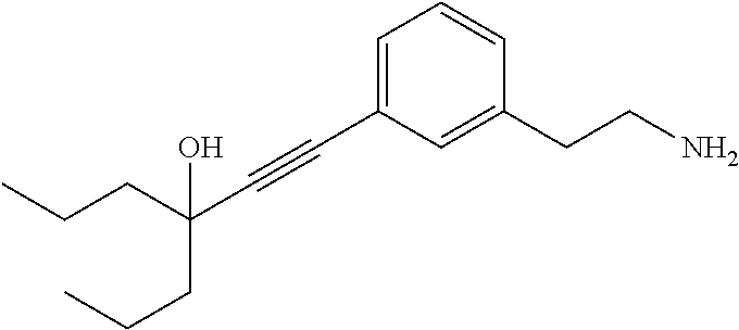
C(#CC1=CC=CC(CCN)=C1)C(CCC)(CCC)O
